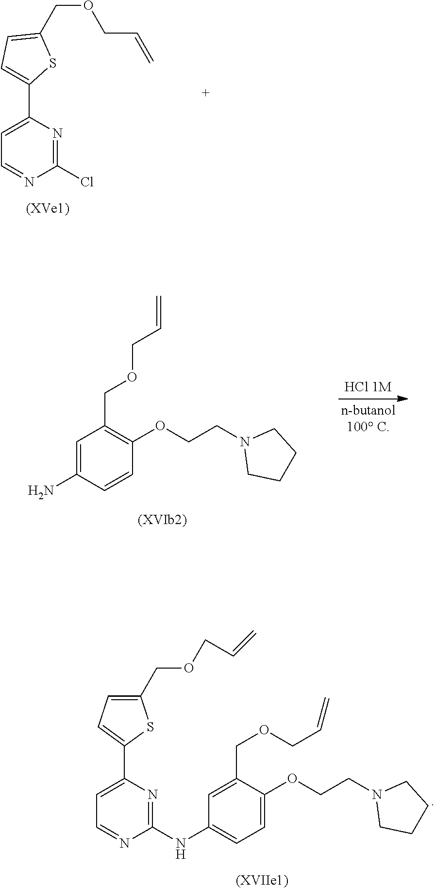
C(C1=CC=C(C2=CC=NC(Cl)=N2)S1)OCC=C.C1=C(N)C=CC(OCCN2CCCC2)=C1COCC=C.C1=C(COCC=C)C(OCCN2CCCC2)=CC=C1NC1=NC(C2=CC=C(COCC=C)S2)=CC=N1
